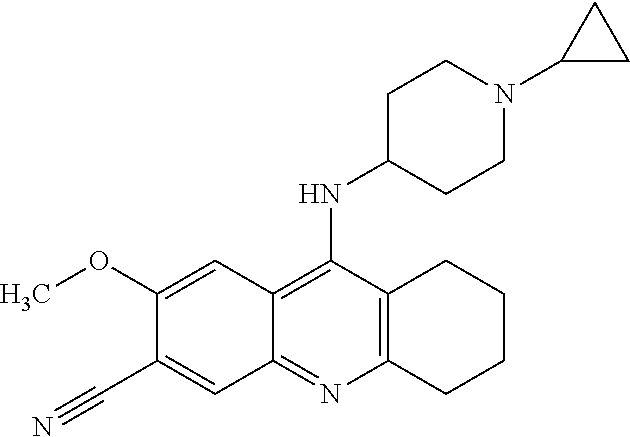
C12=C(C(NC3CCN(C4CC4)CC3)=C3C(=N1)C=C(C#N)C(OC)=C3)CCCC2
